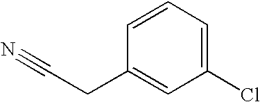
N#CCC1=CC(Cl)=CC=C1
